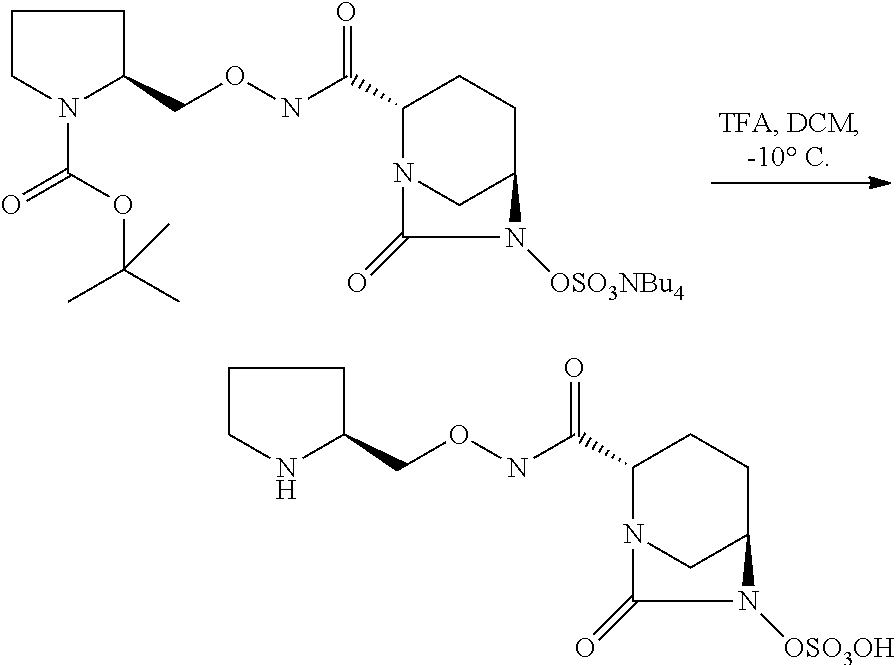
C1CNC(CONC(C2N3CC(CC2)N([OSO3OH])C3=O)=O)C1.C1CN(C(OC(C)(C)C)=O)C(CONC(C2N3CC(CC2)N([OSO3NBu4])C3=O)=O)C1
